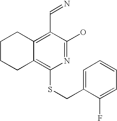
C1CCC2=C(SCC3=CC=CC=C3F)N=C(O)C(C=N)=C2C1
